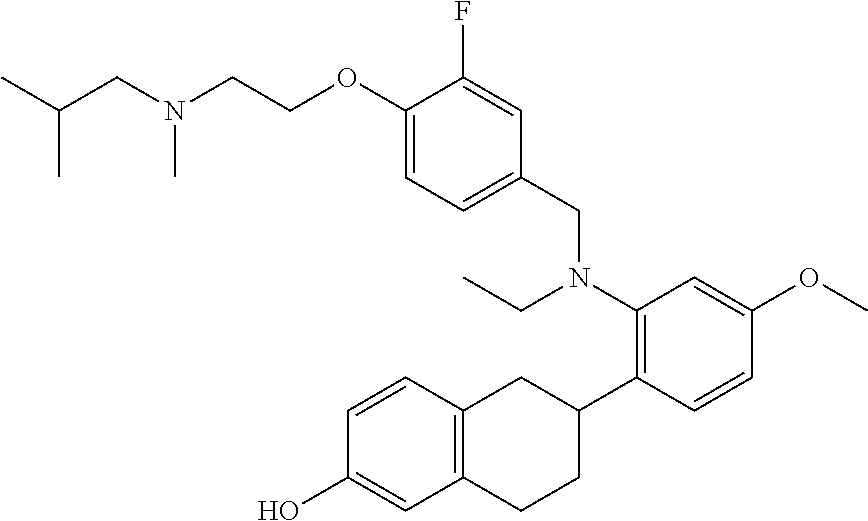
C(CN(C)CCOC1=CC=C(CN(C2=C(C3CC4=C(CC3)C=C(O)C=C4)C=CC(OC)=C2)CC)C=C1F)(C)C
